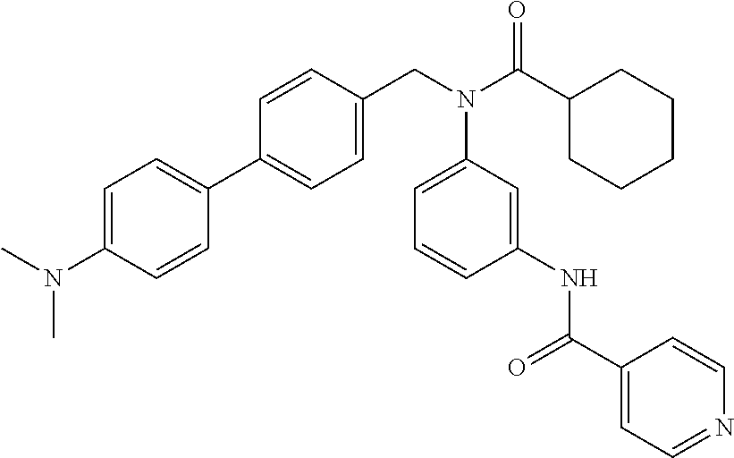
C1=C(N(C)C)C=CC(C2=CC=C(CN(C(C3CCCCC3)=O)C3=CC=CC(NC(C4=CC=NC=C4)=O)=C3)C=C2)=C1
